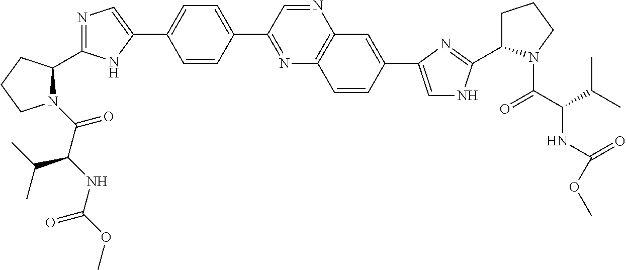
N1(C(C(NC(=O)OC)C(C)C)=O)C(C2=NC=C(C3=CC=C(C4=NC5=C(N=C4)C=C(C4=CNC(C6CCCN6C(C(C(C)C)NC(=O)OC)=O)=N4)C=C5)C=C3)N2)CCC1
